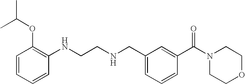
O(C1=C(NCCNCC2=CC=CC(C(N3CCOCC3)=O)=C2)C=CC=C1)C(C)C
